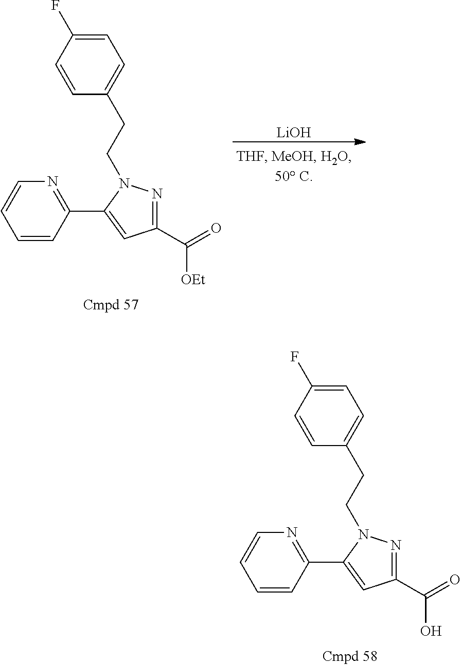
C1=CC(C2=CC(C(=O)O)=NN2CCC2=CC=C(F)C=C2)=NC=C1.C1=CC(C2=CC(C(=O)[OEt])=NN2CCC2=CC=C(F)C=C2)=NC=C1.[LiOH]
